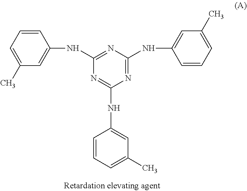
C1(NC2=CC(C)=CC=C2)=NC(NC2=CC(C)=CC=C2)=NC(NC2=CC(C)=CC=C2)=N1
